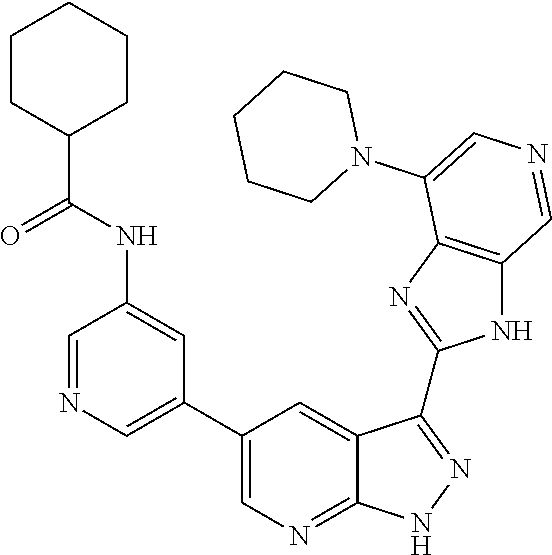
C1=NC=C(C2=CN=C3C(=C2)C(C2=NC4=C(N2)C=NC=C4N2CCCCC2)=NN3)C=C1NC(=O)C1CCCCC1
